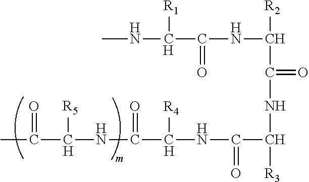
CC(C([R5])NC(C([R4])NC(C([R3])NC(C([R2])NC(C([R1])NC)=O)=O)=O)=O)=O
